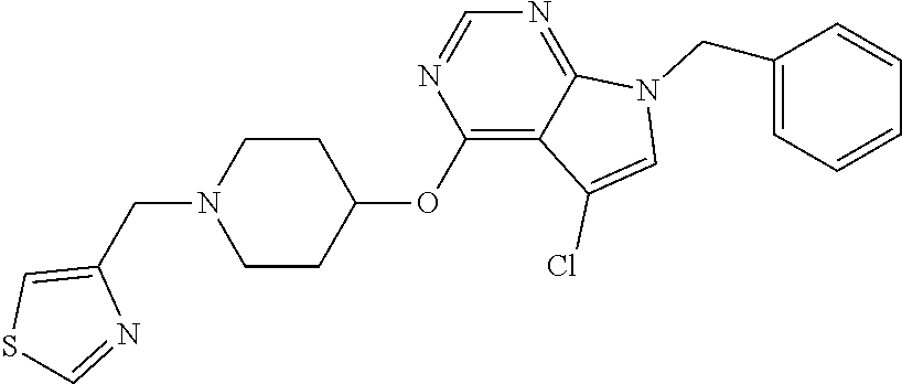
C1CC(OC2=C3C(=NC=N2)N(CC2=CC=CC=C2)C=C3Cl)CCN1CC1=CSC=N1
